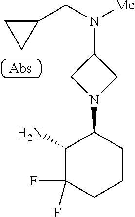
C1(N)C(F)(F)CCCC1N1CC(N([Me])CC2CC2)C1
